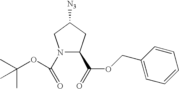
N1(C(=O)OC(C)(C)C)C(C(OCC2=CC=CC=C2)=O)CC([N3])C1
